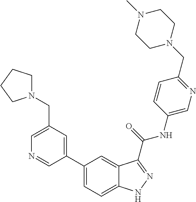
C1(CN2CCCC2)=CN=CC(C2=CC=C3C(=C2)C(C(NC2=CN=C(CN4CCN(C)CC4)C=C2)=O)=NN3)=C1
